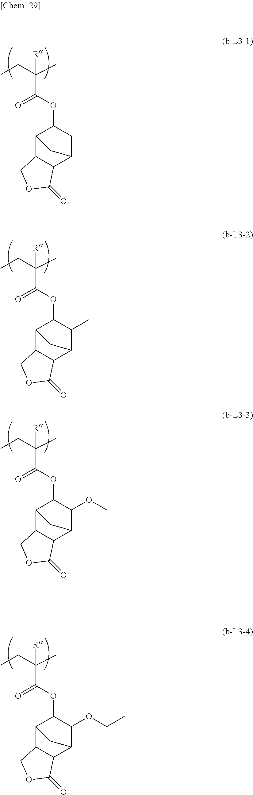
CCC(C)(C(OC1C2C3C(C(C1)C2)C(=O)OC3)=O)[Ra].CCC(C)(C(OC1C2C3C(C(C1C)C2)C(=O)OC3)=O)[Ra].CCC(C)(C(OC1C2C3C(C(C1OC)C2)C(=O)OC3)=O)[Ra].CCC(C)(C(OC1C2C3C(C(C1OCC)C2)C(=O)OC3)=O)[Ra]
